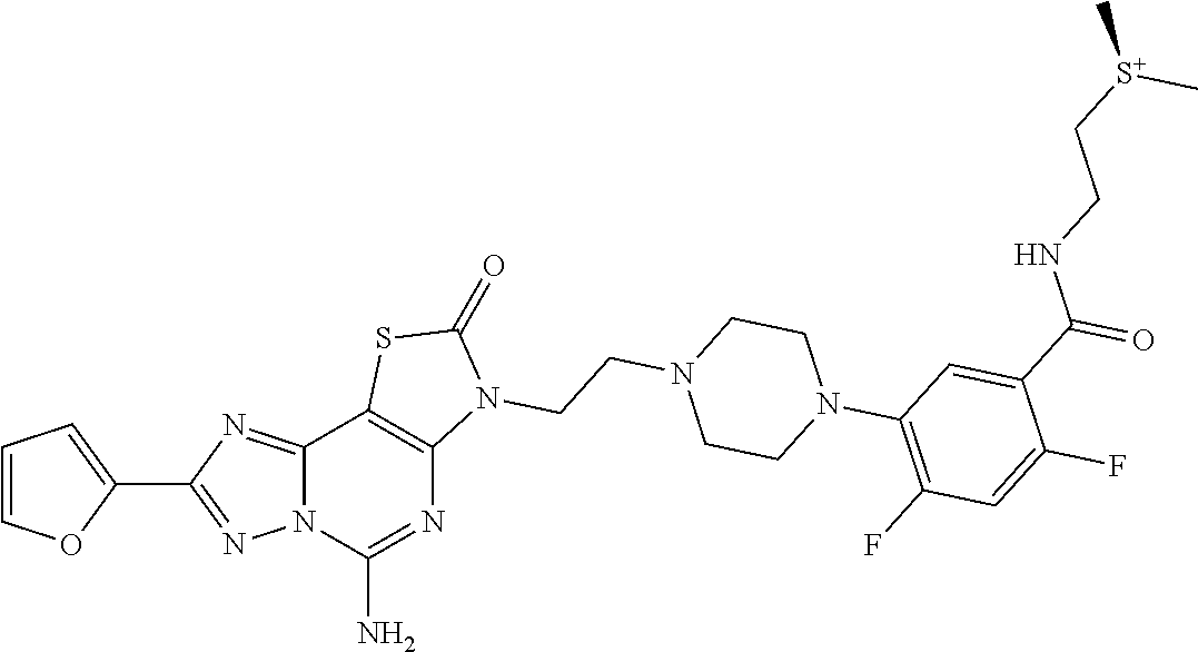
C1=COC(C2=NN3C(=N2)C2=C(N=C3N)N(CCN3CCN(C4=C(F)C=C(F)C(C(NCC[S+](C)C)=O)=C4)CC3)C(=O)S2)=C1
